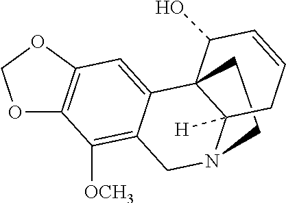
O1C2=C(OC1)C=C1C(=C2[OCH3])CN2CCC13C(O)C=CCC23[H]
